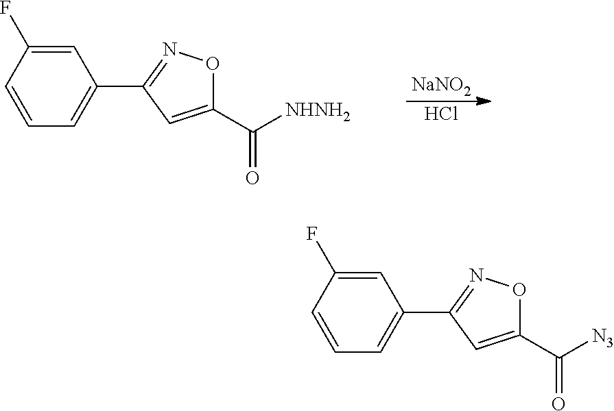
C1=C(F)C=CC=C1C1=NOC(C([NHNH2])=O)=C1.[NaNO2].Cl.C1=C(F)C=CC=C1C1=NOC(C([N3])=O)=C1
